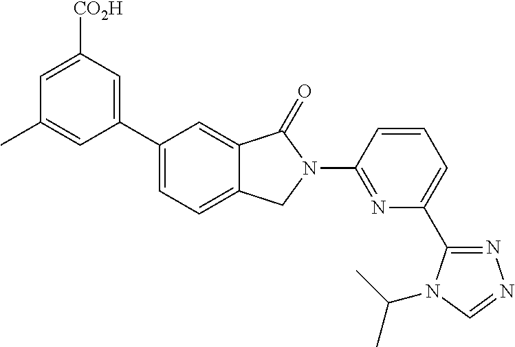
C1(C2=CC=C3C(=C2)C(=O)N(C2=NC(C4=NN=CN4C(C)C)=CC=C2)C3)=CC([CO2H])=CC(C)=C1
